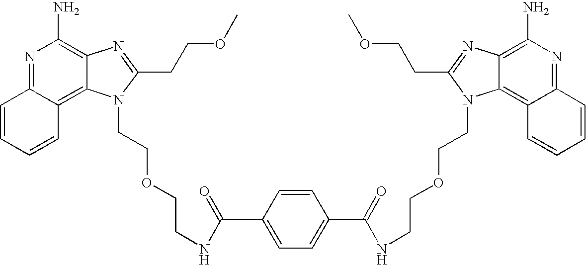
C1=CC=CC2=C3C(=C(N)N=C12)N=C(CCOC)N3CCOCCNC(C1=CC=C(C(=O)NCCOCCN2C3=C4C=CC=CC4=NC(N)=C3N=C2CCOC)C=C1)=O
